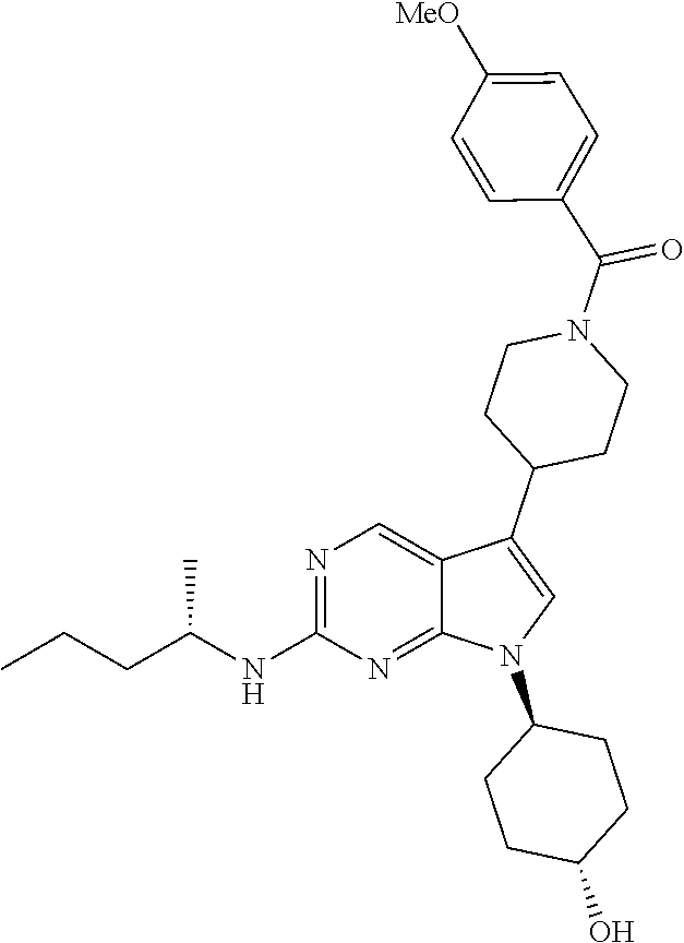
N1=C(NC(CCC)C)N=C2C(=C1)C(C1CCN(C(C3=CC=C([MeO])C=C3)=O)CC1)=CN2C1CCC(O)CC1
